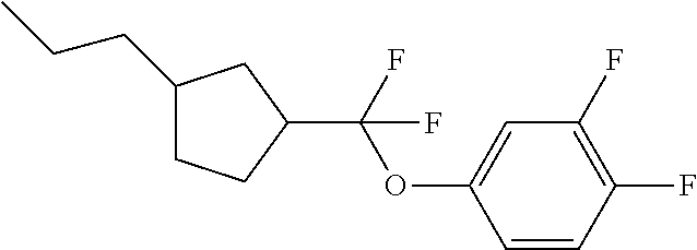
C1(CCC)CCC(C(OC2=CC(F)=C(F)C=C2)(F)F)C1
